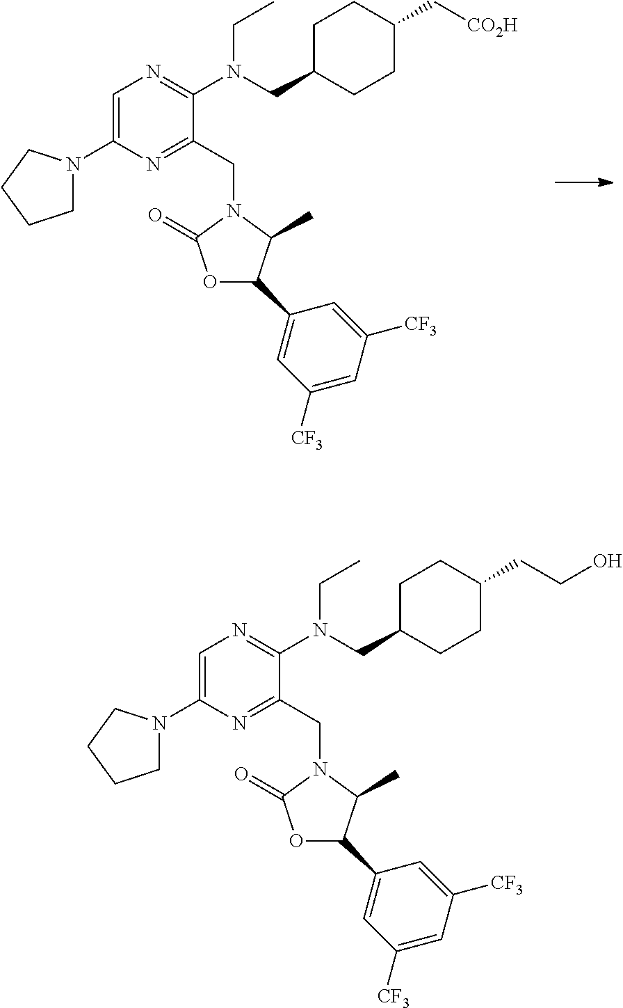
C1=C(N2CCCC2)N=C(CN2C(=O)OC(C3=CC([CF3])=CC([CF3])=C3)C2C)C(N(CC2CCC(C[CO2H])CC2)CC)=N1.C1=C(N2CCCC2)N=C(CN2C(=O)OC(C3=CC([CF3])=CC([CF3])=C3)C2C)C(N(CC2CCC(CCO)CC2)CC)=N1
